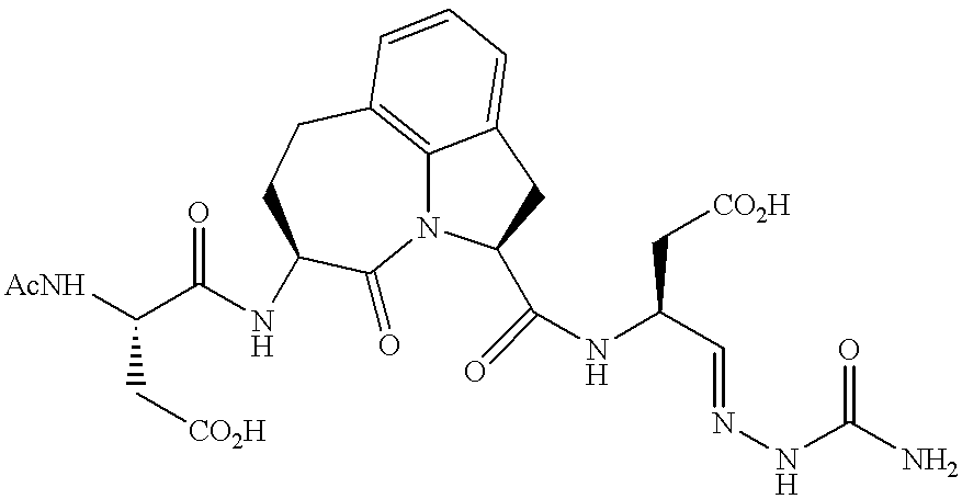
[AcNH]C(C(=O)NC1CCC2=C3N(C1=O)C(C(=O)NC(C=NNC(N)=O)C[CO2H])CC3=CC=C2)C[CO2H]
